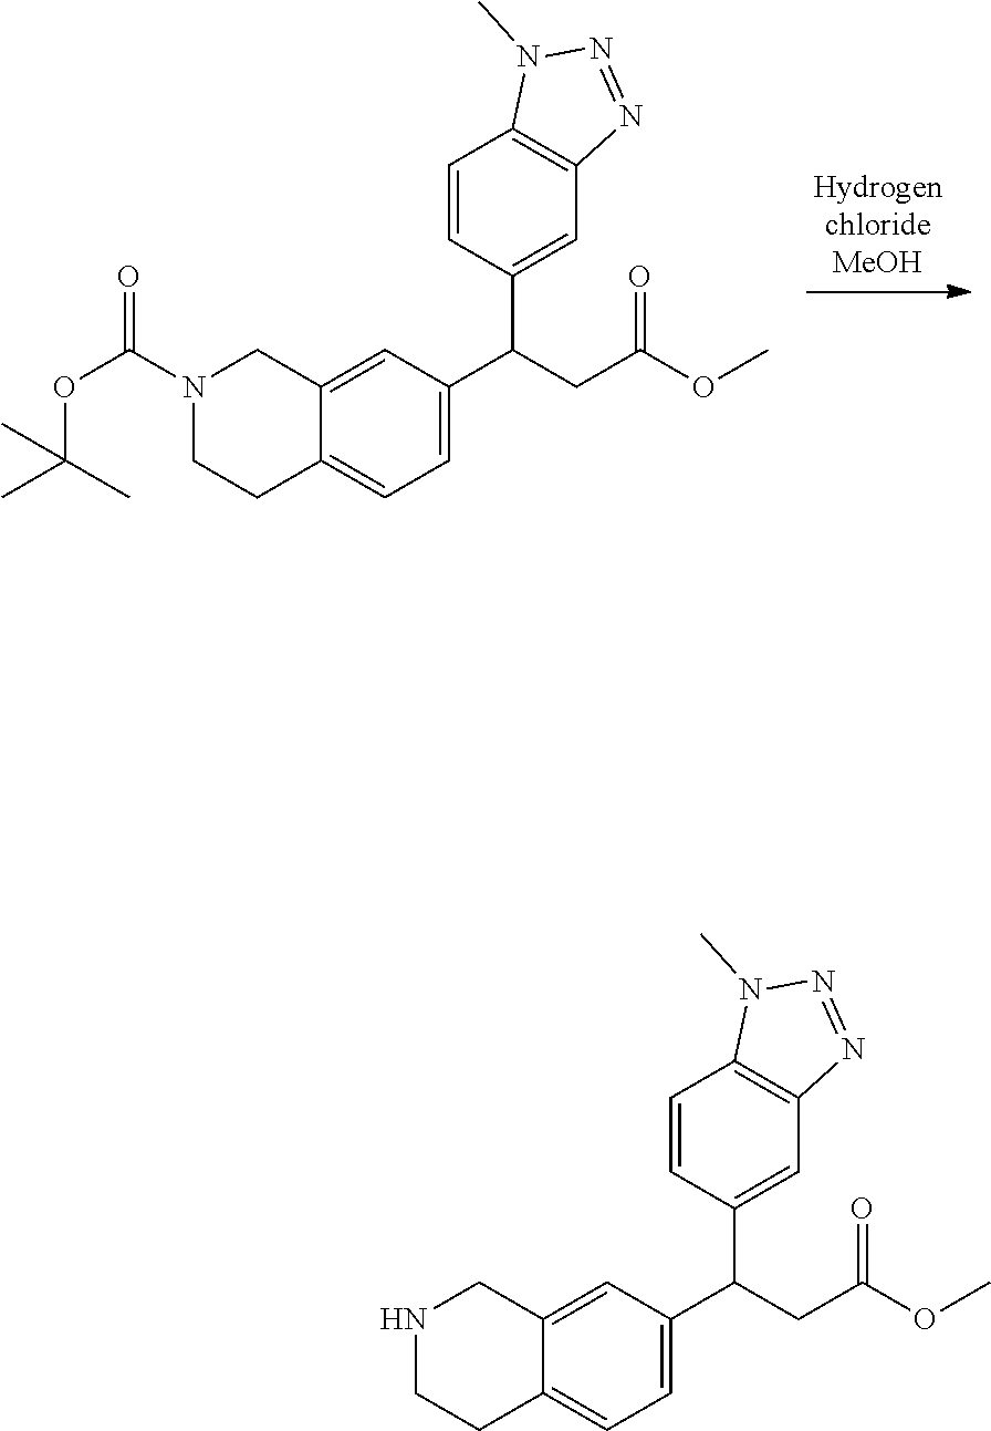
C1=C(C(CC(OC)=O)C2=CC3=C(C=C2)N(C)N=N3)C=C2C(=C1)CCN(C(OC(C)(C)C)=O)C2.C1=C(C(CC(OC)=O)C2=CC3=C(C=C2)N(C)N=N3)C=C2C(=C1)CCNC2
